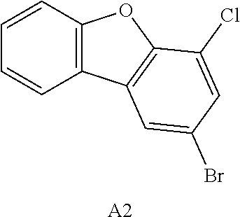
C12=C(C=CC=C1)OC1=C2C=C(Br)C=C1Cl.[A2]
